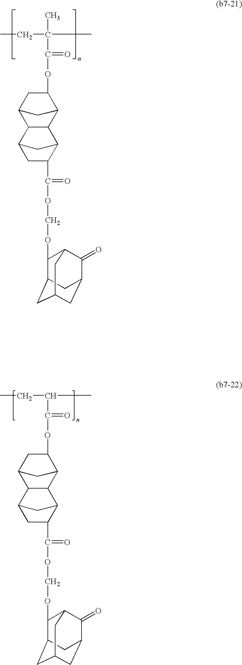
CCC(C)(C(=O)OC1CC2C3C(C1C2)C1CC3CC1C(OCOC1C2CC3CC(C(=O)C1C3)C2)=O)C.CCC(C)C(=O)OC1CC2C3C(C1C2)C1CC3CC1C(OCOC1C2CC3CC(C(=O)C1C3)C2)=O
